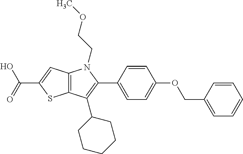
C12=C(C=C(C(=O)O)S1)N(CCOC)C(C1=CC=C(OCC3=CC=CC=C3)C=C1)=C2C1CCCCC1
